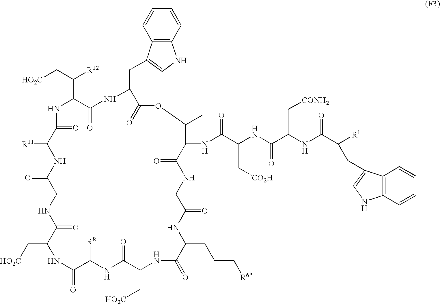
N1C(C(C[HO2C])[R12])C(=O)NC(CC2=CNC3=C2C=CC=C3)C(=O)OC(C)C(NC(C(NC(C(NC(C([R1])CC2=CNC3=C2C=CC=C3)=O)C[CONH2])=O)C[CO2H])=O)C(=O)NCC(=O)NC(CCC[R6*])C(=O)NC(C[HO2C])C(=O)NC([R8])C(=O)NC(C[HO2C])C(=O)NCC(=O)NC([R11])C1=O
